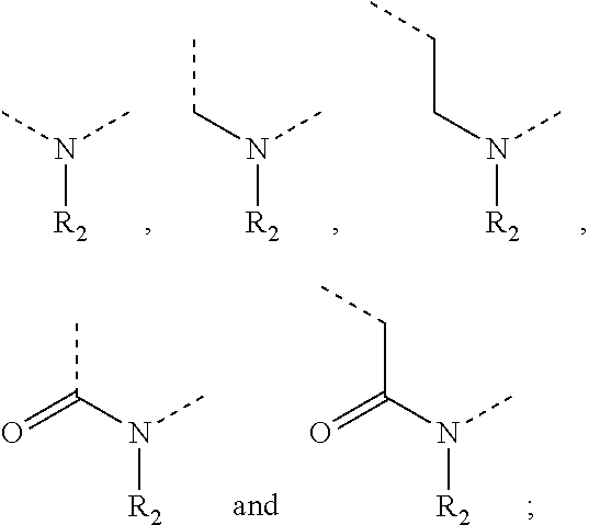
N([R2])(C)C.N([R2])(CC)C.N([R2])(CCC)C.N([R2])(C(C)=O)C.N([R2])(C(CC)=O)C
